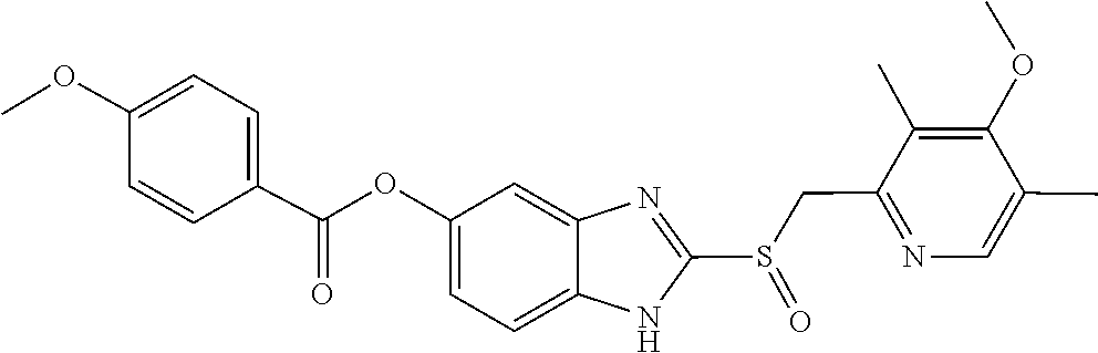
C1=CC(OC)=CC=C1C(=O)OC1=CC=C2NC(S(CC3=NC=C(C)C(OC)=C3C)=O)=NC2=C1
